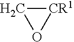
[CR1]1CO1
